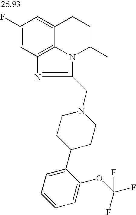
C1(F)=CC2=C3C(=C1)CCC(C)N3C(CN1CCC(C3=CC=CC=C3OC(F)(F)F)CC1)=N2
